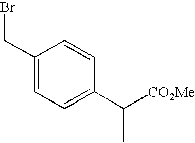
C1(CBr)=CC=C(C([CO2Me])C)C=C1
